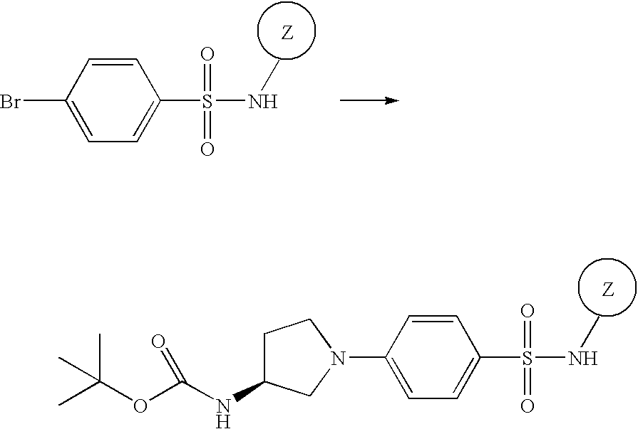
C1(Br)=CC=C(S(=O)(=O)NC)C=C1.C1(N2CC(NC(OC(C)(C)C)=O)CC2)=CC=C(S(=O)(=O)NC)C=C1
